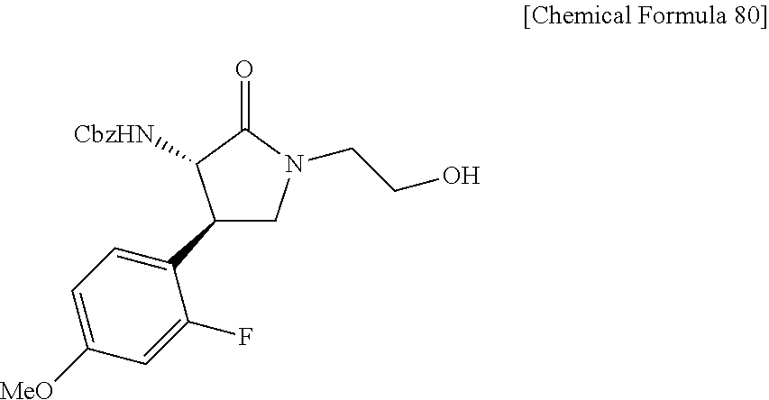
C1(C2=CC=C([MeO])C=C2F)CN(CCO)C(=O)C1[CbzHN]
